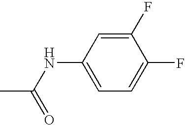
CC(NC1=CC=C(F)C(F)=C1)=O
